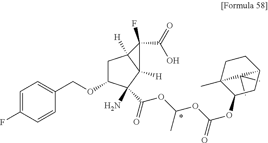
C1C(OCC2=CC=C(F)C=C2)C(C(OC(OC(OC2C3(C)CCC(C3(C)C)C2)=O)C)=O)(N)C2([H])C1([H])C(C(=O)O)(F)C2
